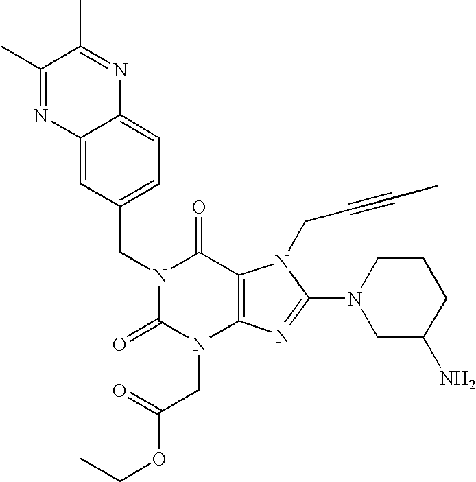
C12=CC(CN3C(=O)N(CC(OCC)=O)C4=C(C3=O)N(CC#CC)C(N3CC(N)CCC3)=N4)=CC=C1N=C(C)C(C)=N2
